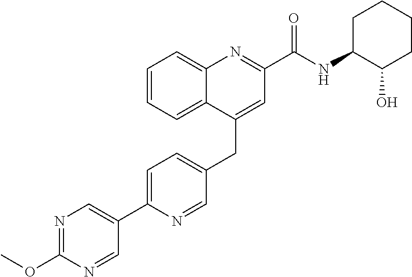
C1=C(C2=CN=C(OC)N=C2)N=CC(CC2=CC(C(NC3C(O)CCCC3)=O)=NC3=CC=CC=C23)=C1
